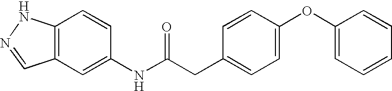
C12=C(C=C(NC(CC3=CC=C(OC4=CC=CC=C4)C=C3)=O)C=C1)C=NN2
